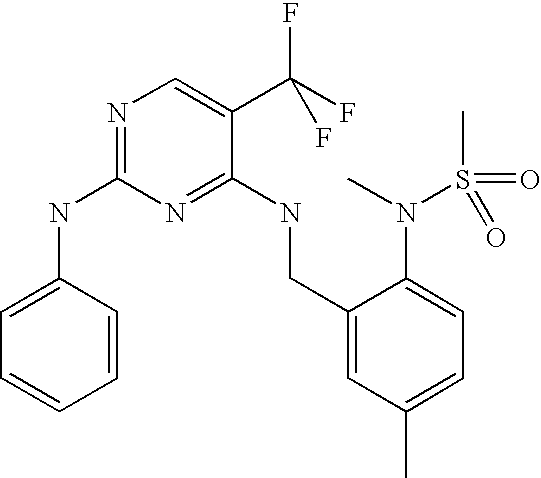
C1(CNC2=NC(NC3=CC=CC=C3)=NC=C2C(F)(F)F)=CC(C)=CC=C1N(C)S(C)(=O)=O
